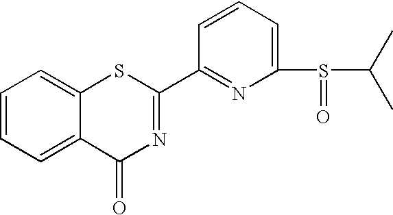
C1=CC=C(S(=O)C(C)C)N=C1C1=NC(=O)C2=CC=CC=C2S1
